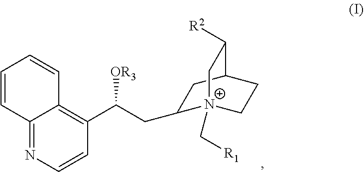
C12=NC=CC(C(CC3[N+]4(C[R1])CCC(C3)C([R2])C4)[OR3])=C1C=CC=C2
